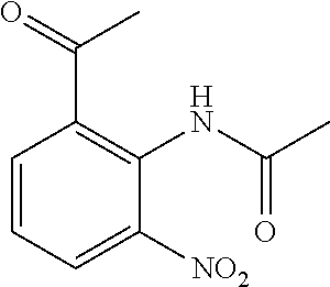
C1=CC=C([NO2])C(NC(C)=O)=C1C(=O)C
